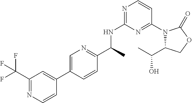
C1(C(C)NC2=NC=CC(N3C(C(O)C)COC3=O)=N2)=NC=C(C2=CC(C(F)(F)F)=NC=C2)C=C1
